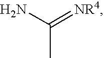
NC(C)=[NR4]
